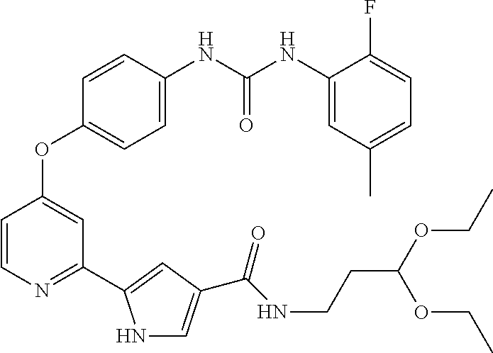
C1=C(NC(NC2=CC(C)=CC=C2F)=O)C=CC(OC2=CC(C3=CC(C(NCCC(OCC)OCC)=O)=CN3)=NC=C2)=C1
